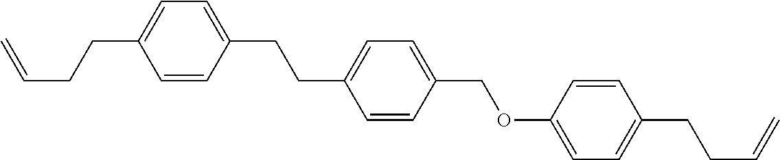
C=CCCC1=CC=C(CCC2=CC=C(COC3=CC=C(CCC=C)C=C3)C=C2)C=C1
